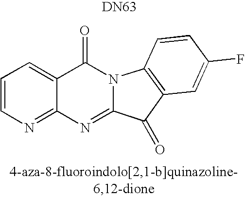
N1=C2C(=CC=C1)C(=O)N1C(=N2)C(=O)C2=C1C=CC(F)=C2.[DN63]
